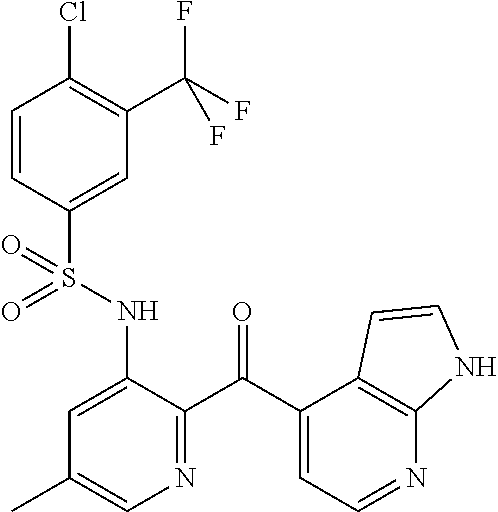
C1=CC(S(NC2=CC(C)=CN=C2C(C2=CC=NC3=C2C=CN3)=O)(=O)=O)=CC(C(F)(F)F)=C1Cl
